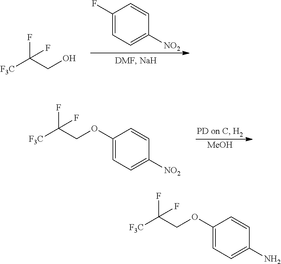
C1(F)=CC=C([NO2])C=C1.[F3C]C(CO)(F)F.[MeOH].C1(OCC([F3C])(F)F)=CC=C([NO2])C=C1.C1(OCC([F3C])(F)F)=CC=C(N)C=C1
